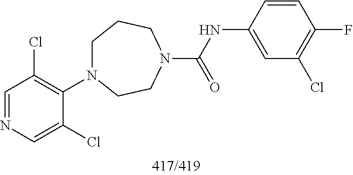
C1=NC=C(Cl)C(N2CCCN(C(NC3=CC(Cl)=C(F)C=C3)=O)CC2)=C1Cl
